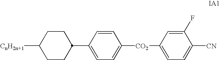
C1CC(C2=CC=C([CO2]C3=CC=C([CN])C(F)=C3)C=C2)CCC1[CnH2n+1]
